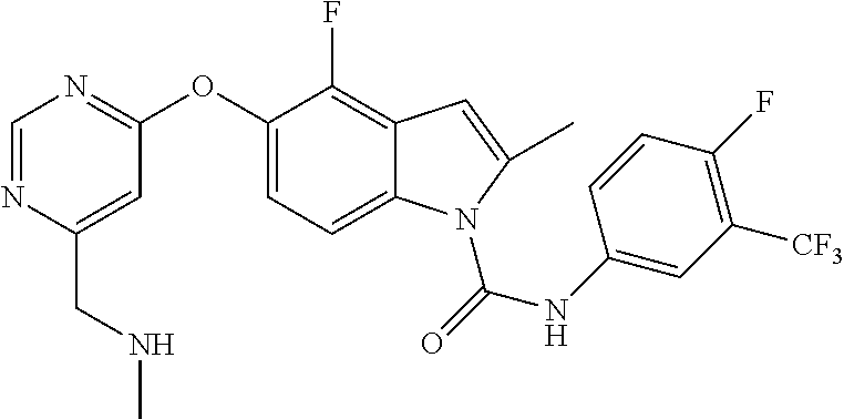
C(C1=CC(OC2=CC=C3C(=C2F)C=C(C)N3C(=O)NC2=CC([CF3])=C(F)C=C2)=NC=N1)NC
